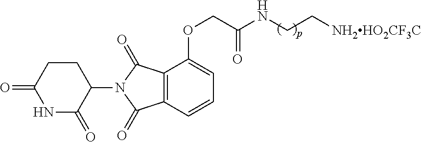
C12=C(C=CC=C1OCC(NCC[NH2HO2CF3C])=O)C(=O)N(C1CCC(=O)NC1=O)C2=O
